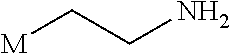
[M]CCN
